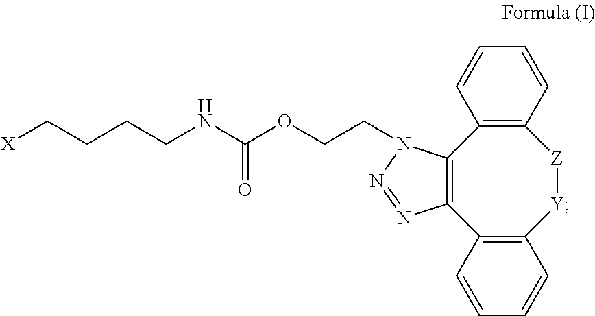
[X]CCCCNC(OCCN1C2=C(N=N1)C1=C([Y][Z]C3=C2C=CC=C3)C=CC=C1)=O
